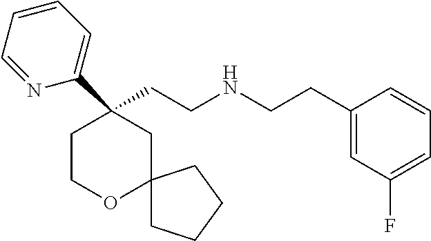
C1(CCNCCC2=CC(F)=CC=C2)(C2=CC=CC=N2)CCOC2(C1)CCCC2
